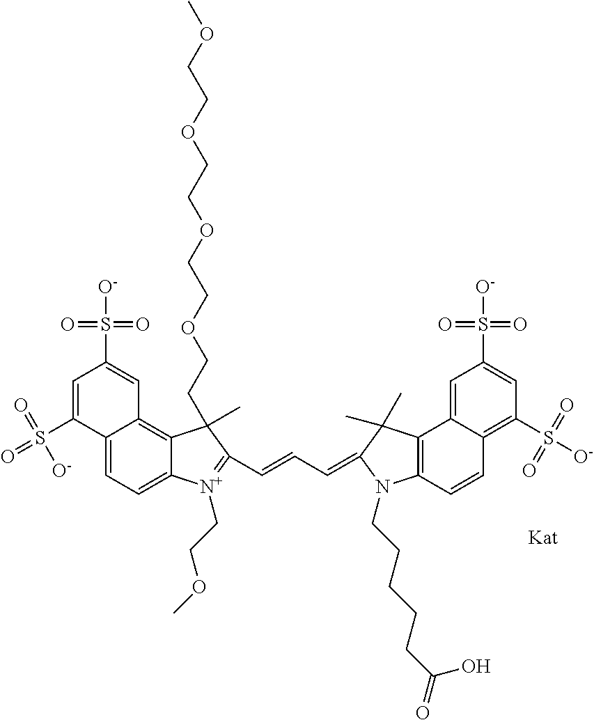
C1=C(S(=O)(=O)[O-])C2=CC=C3C(=C2C=C1S([O-])(=O)=O)C(CCOCCOCCOCCOC)(C)C(C=CC=C1C(C)(C)C2=C(N1CCCCCC(=O)O)C=CC1=C(S([O-])(=O)=O)C=C(S([O-])(=O)=O)C=C21)=[N+]3CCOC
